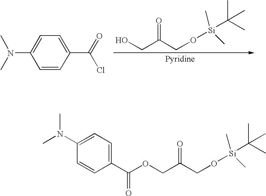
OCC(CO[Si](C(C)(C)C)(C)C)=O.C1=CC(N(C)C)=CC=C1C(=O)Cl.C1(N(C)C)=CC=C(C(OCC(CO[Si](C(C)(C)C)(C)C)=O)=O)C=C1
